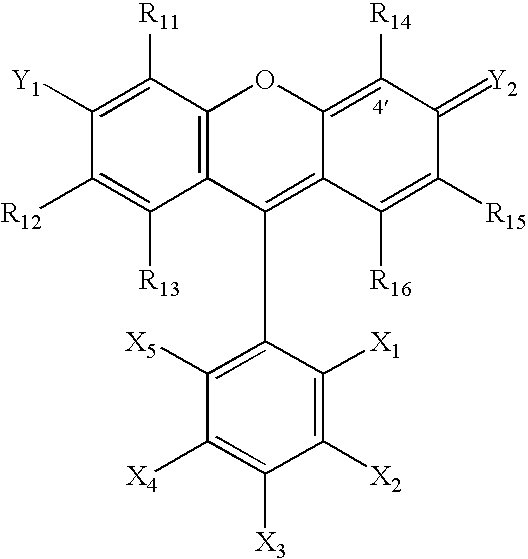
C12=C(C([R11])=C([Y1])C([R12])=C1[R13])OC1=C([R14])C(=[Y2])C([R15])=C([R16])C1=C2C1=C([X5])C([X4])=C([X3])C([X2])=C1[X1]
